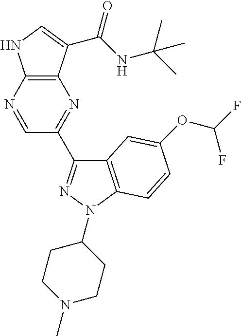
C12=C(C(C(NC(C)(C)C)=O)=CN1)N=C(C1=NN(C3CCN(C)CC3)C3=C1C=C(OC(F)F)C=C3)C=N2
